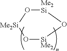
O1[SiMe2]O[Me2Si]O[Me2Si]1
